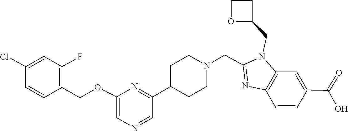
C12=C(C=CC(C(=O)O)=C1)N=C(CN1CCC(C3=NC(OCC4=C(F)C=C(Cl)C=C4)=CN=C3)CC1)N2CC1OCC1
